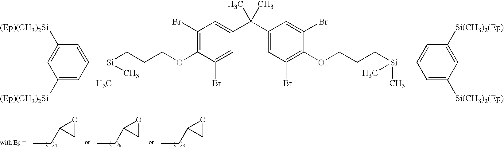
CCC1OC1.CCC1OC1.CCC1OC1.C1([(Ep)(CH3)2Si])=CC([Si](CCCOC2=C(Br)C=C(C(C3=CC(Br)=C(OCCC[Si](C4=CC([Si(CH3)2(Ep)])=CC([Si(CH3)2(Ep)])=C4)(C)C)C(Br)=C3)(C)C)C=C2Br)(C)C)=CC([(Ep)(CH3)2Si])=C1
